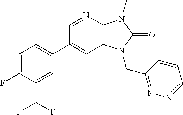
C1(C2=CC=C(F)C(C(F)F)=C2)=CC2=C(N=C1)N(C)C(=O)N2CC1=NN=CC=C1
